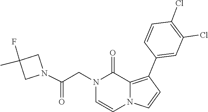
C1=CN2C=CC(C3=CC(Cl)=C(Cl)C=C3)=C2C(=O)N1CC(N1CC(C)(F)C1)=O
